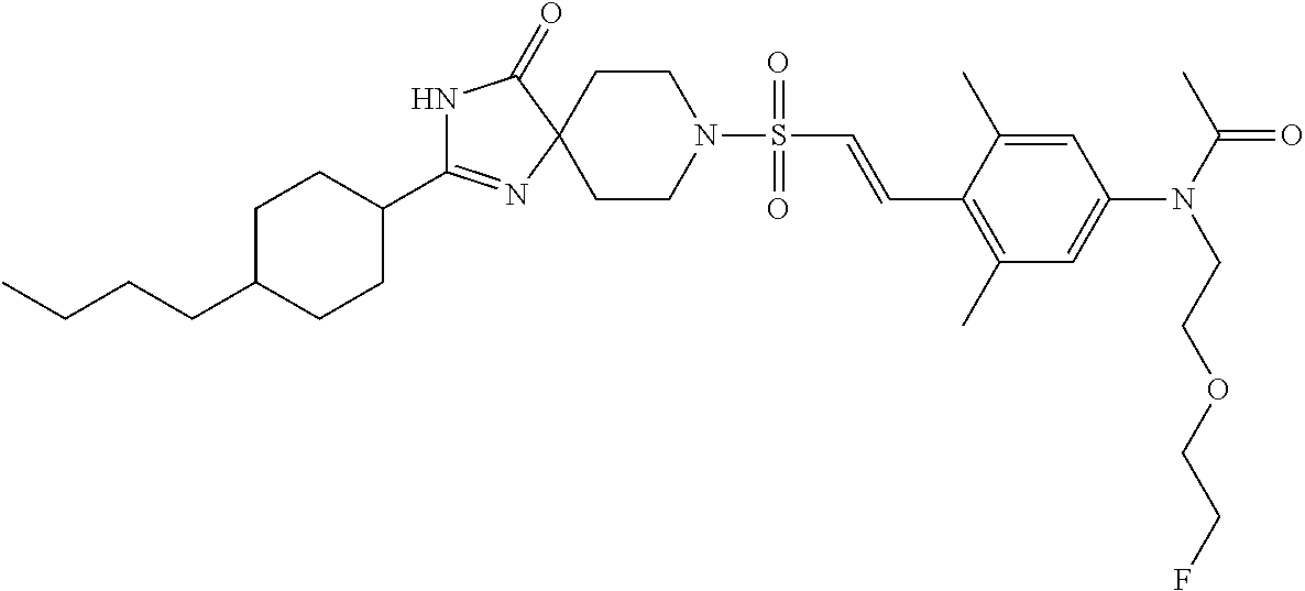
N1C(=O)C2(N=C1C1CCC(CCCC)CC1)CCN(S(=O)(=O)C=CC1=C(C)C=C(N(C(=O)C)CCOCCF)C=C1C)CC2
